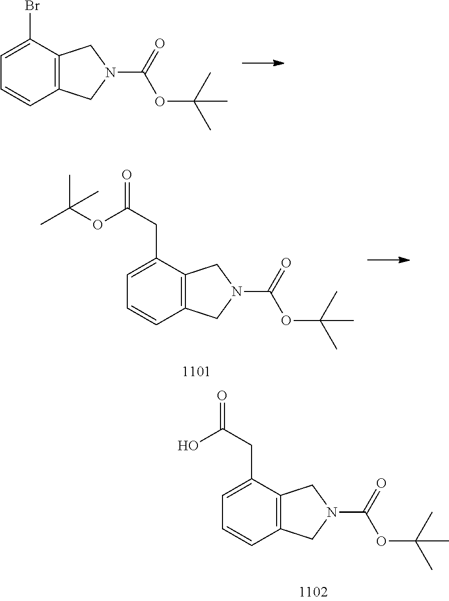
C1(Br)=CC=CC2=C1CN(C(OC(C)(C)C)=O)C2.C1(CC(OC(C)(C)C)=O)=CC=CC2=C1CN(C(OC(C)(C)C)=O)C2.C1(CC(O)=O)=CC=CC2=C1CN(C(OC(C)(C)C)=O)C2
